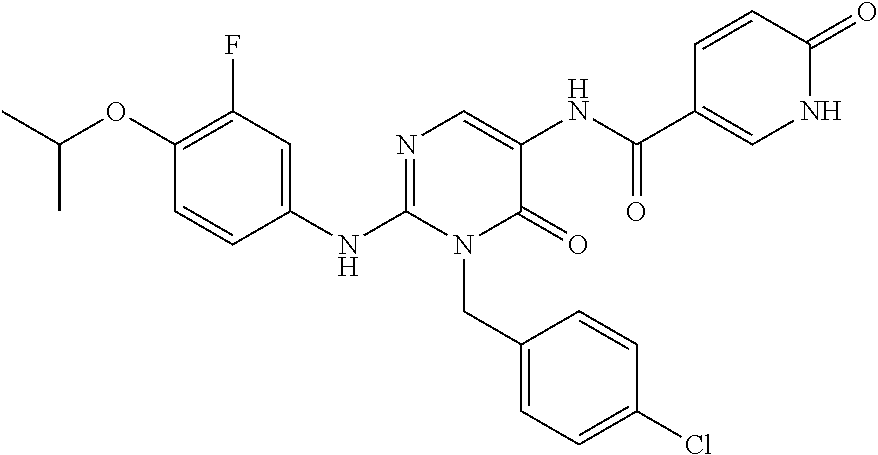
C1(OC(C)C)=C(F)C=C(NC2=NC=C(NC(C3=CNC(=O)C=C3)=O)C(=O)N2CC2=CC=C(Cl)C=C2)C=C1
